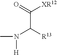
N([H])(C)C([R13])C(=O)[XR12]
